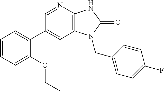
C12=C(N=CC(C3=CC=CC=C3OCC)=C1)NC(=O)N2CC1=CC=C(F)C=C1
